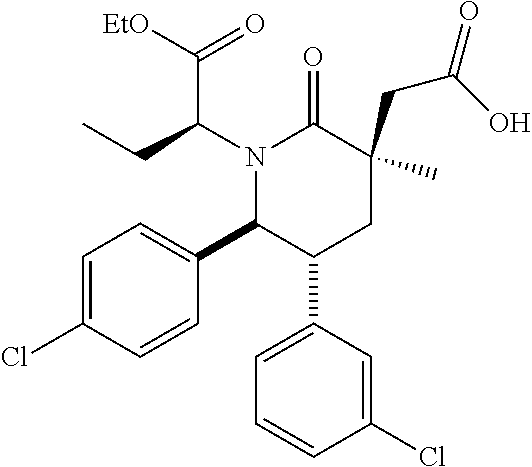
N1(C(CC)C(=O)[EtO])C(C2=CC=C(Cl)C=C2)C(C2=CC=CC(Cl)=C2)CC(CC(O)=O)(C)C1=O
